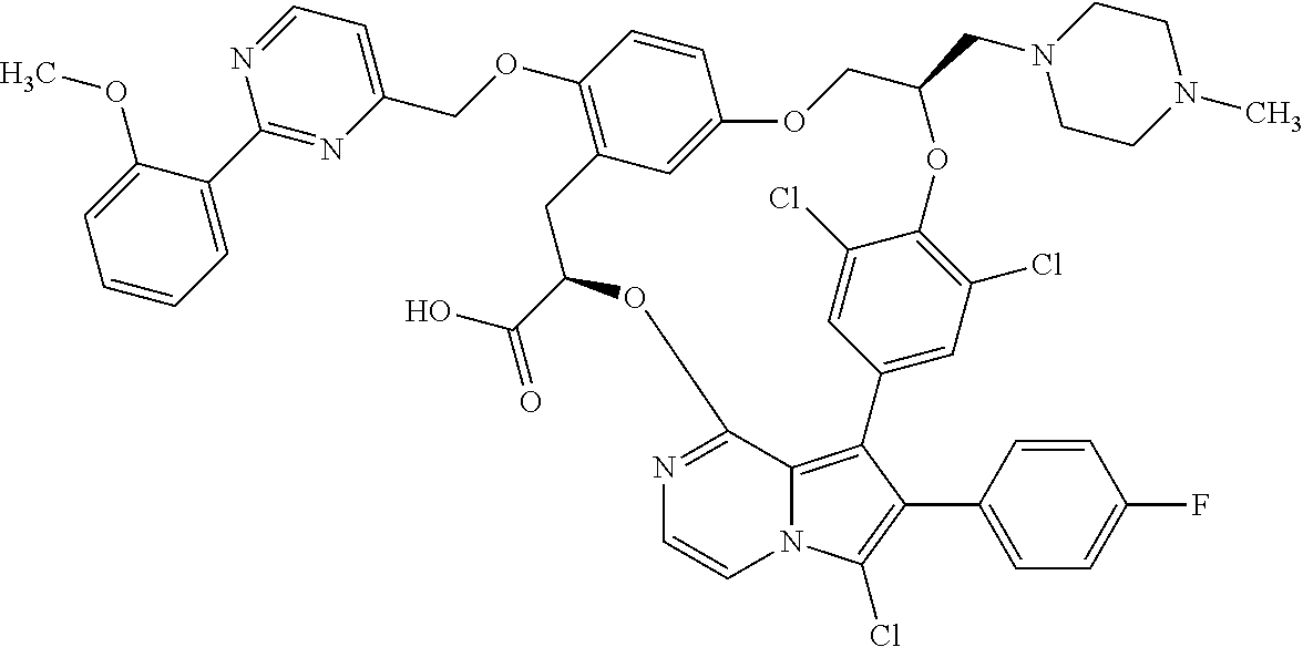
C1=CC=C(C2=NC(COC3=C4C=C(C=C3)OCC(CN3CCN(C)CC3)OC3=C(Cl)C=C(C=C3Cl)C3=C5N(C(Cl)=C3C3=CC=C(F)C=C3)C=CN=C5OC(C(O)=O)C4)=CC=N2)C(OC)=C1
